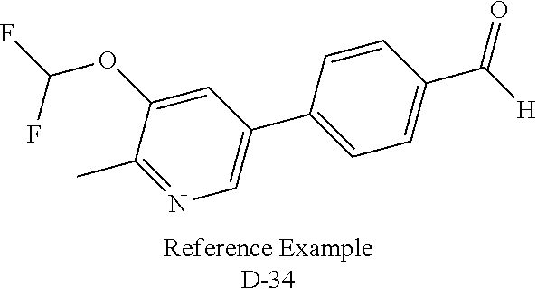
[H]C(C1=CC=C(C2=CN=C(C)C(OC(F)F)=C2)C=C1)=O
